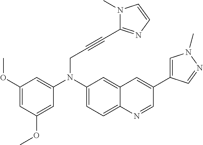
C1(OC)=CC(OC)=CC(N(C2=CC=C3C(=C2)C=C(C2=CN(C)N=C2)C=N3)CC#CC2=NC=CN2C)=C1
